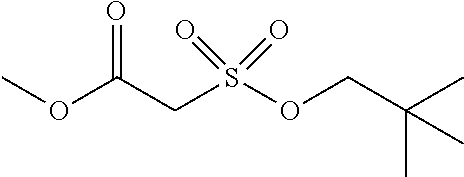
O(C(CS(OCC(C)(C)C)(=O)=O)=O)C
